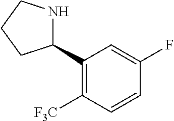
C1(C2=C([F3C])C=CC(F)=C2)NCCC1
